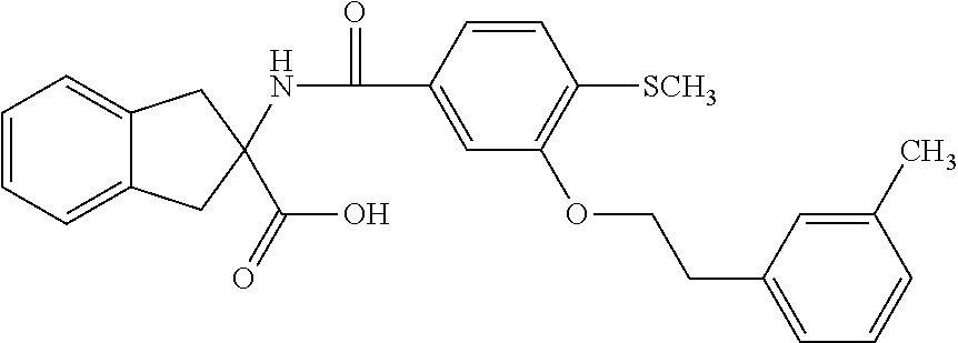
C1=CC=C2C(=C1)CC(NC(=O)C1=CC(OCCC3=CC=CC(C)=C3)=C([SCH3])C=C1)(C(=O)O)C2
